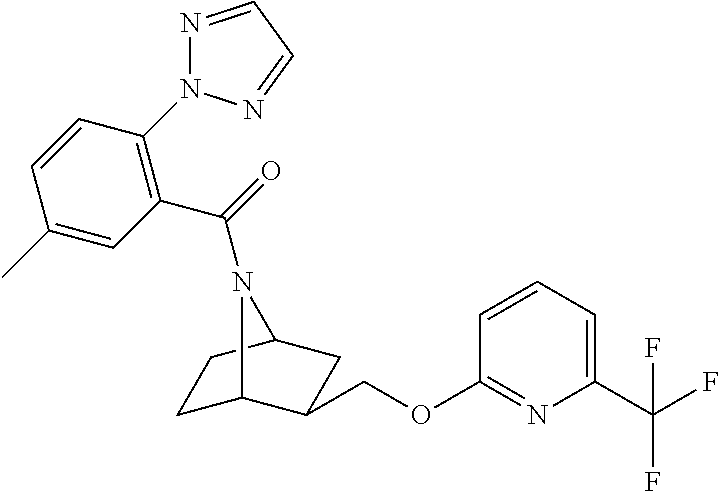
C1C2C(COC3=NC(C(F)(F)F)=CC=C3)CC(C1)N2C(=O)C1=C(N2N=CC=N2)C=CC(C)=C1
